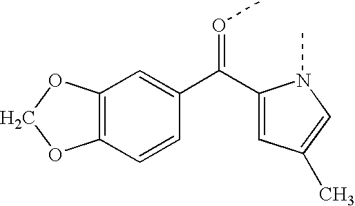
C12=C(C=CC(C(C3=CC(C)=CN3C)=OC)=C1)OCO2
